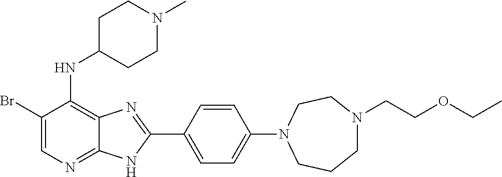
C1(Br)=CN=C2C(=C1NC1CCN(C)CC1)N=C(C1=CC=C(N3CCCN(CCOCC)CC3)C=C1)N2
